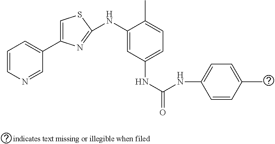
N(C1=CC(NC(=O)NC2=CC=C(C)C=C2)=CC=C1C)C1=NC(C2=CC=CN=C2)=CS1
